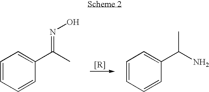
C1=CC=CC(C(C)=NO)=C1.C1=CC=CC(C(N)C)=C1
